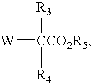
[R3][CCO2R5]([W])[R4]
